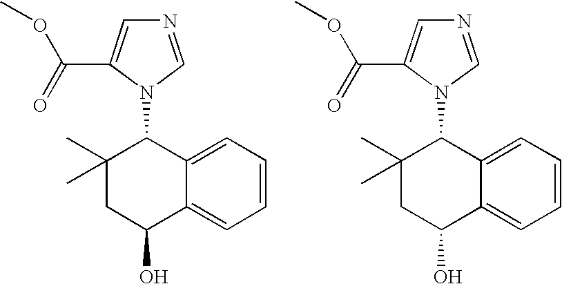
C1=CC=C2C(=C1)C(O)CC(C)(C)C2N1C=NC=C1C(=O)OC.C1=CC=C2C(=C1)C(O)CC(C)(C)C2N1C=NC=C1C(=O)OC
